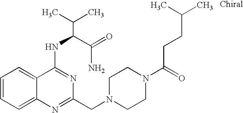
C1=CC=C2C(=C1)C(NC(C(N)=O)C(C)C)=NC(CN1CCN(C(CCC(C)C)=O)CC1)=N2
